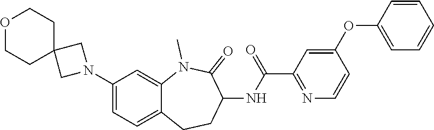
C1(N2CC3(C2)CCOCC3)=CC=C2C(=C1)N(C)C(=O)C(NC(C1=NC=CC(OC3=CC=CC=C3)=C1)=O)CC2
